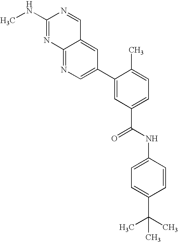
C12=CC(C3=CC(C(NC4=CC=C(C(C)(C)C)C=C4)=O)=CC=C3C)=CN=C1N=C(NC)N=C2
